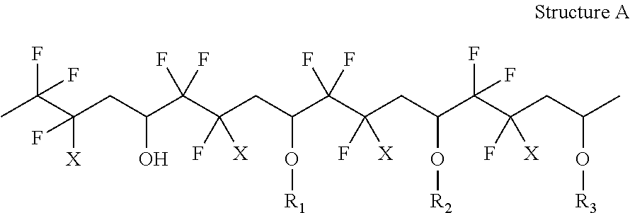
CC(C(CC(C(C(CC(C(C(CC(C(C(F)([X])CC(C)O[R3])(F)F)O[R2])(F)[X])(F)F)O[R1])(F)[X])(F)F)O)([X])F)(F)F
